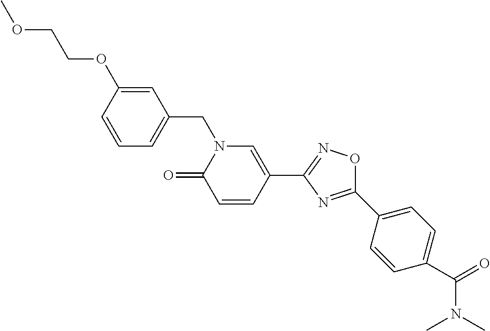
C1=CC(OCCOC)=CC(CN2C(=O)C=CC(C3=NOC(C4=CC=C(C(=O)N(C)C)C=C4)=N3)=C2)=C1
